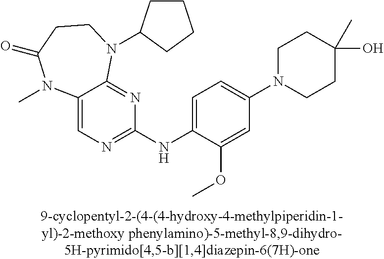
C12=CN=C(NC3=CC=C(N4CCC(C)(O)CC4)C=C3OC)N=C1N(C1CCCC1)CCC(=O)N2C
